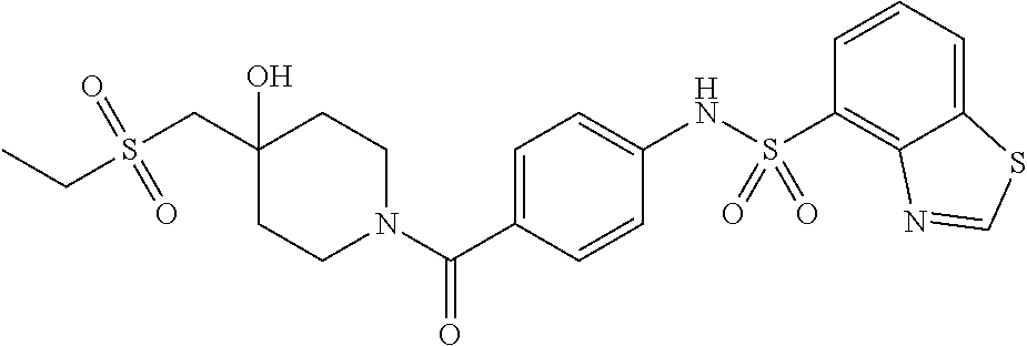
C1CN(C(C2=CC=C(NS(C3=C4C(=CC=C3)SC=N4)(=O)=O)C=C2)=O)CCC1(O)CS(CC)(=O)=O
